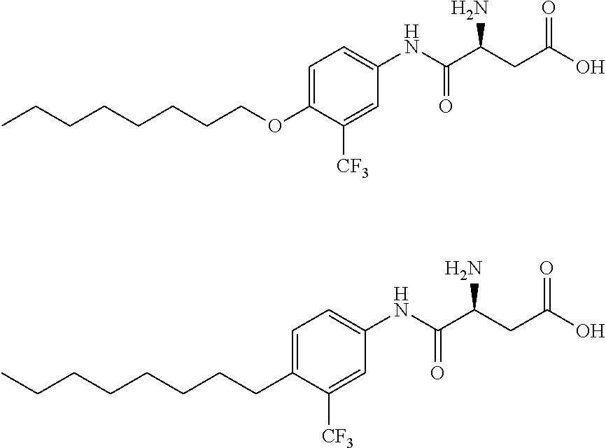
CCCCCCCCOC1=CC=C(NC(C(CC(O)=O)N)=O)C=C1[CF3].CCCCCCCCC1=CC=C(NC(C(CC(O)=O)N)=O)C=C1[CF3]
